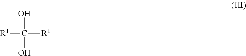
[R1]C([R1])(O)O
